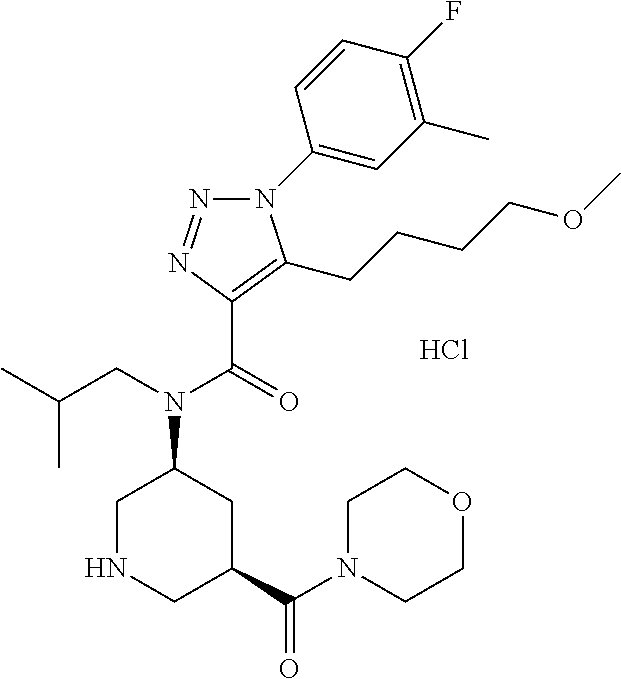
C(=O)(N(CC(C)C)C1CNCC(C(N2CCOCC2)=O)C1)C1=C(CCCCOC)N(C2=CC(C)=C(F)C=C2)N=N1.Cl
